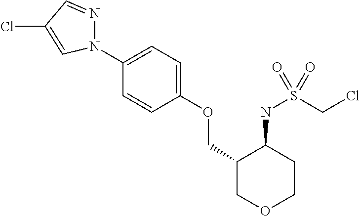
N1(C2=CC=C(OCC3COCCC3NS(CCl)(=O)=O)C=C2)N=CC(Cl)=C1
